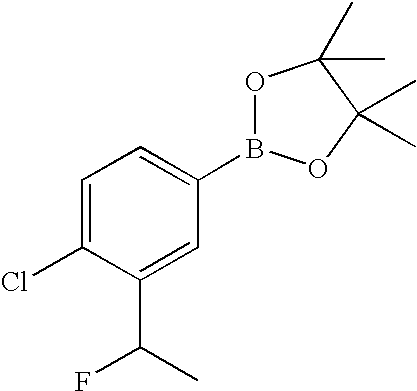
C1=C(Cl)C(C(C)F)=CC(B2OC(C)(C)C(C)(C)O2)=C1
